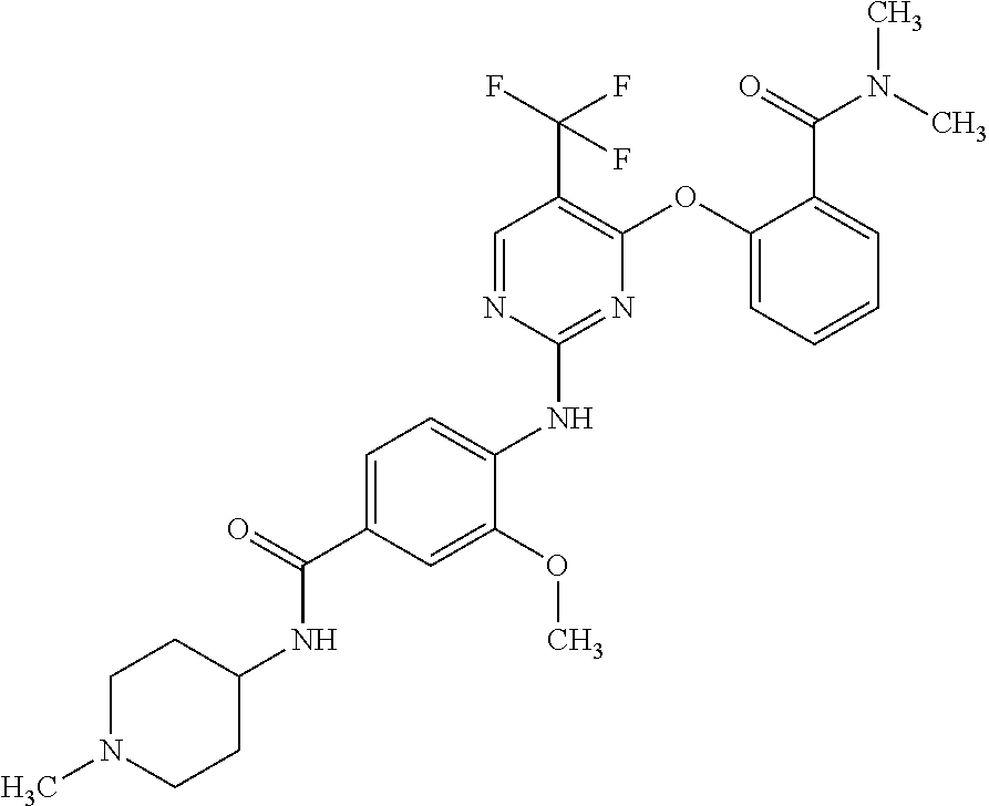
C1=C(C(=O)NC2CCN(C)CC2)C=C(OC)C(NC2=NC(OC3=CC=CC=C3C(N(C)C)=O)=C(C(F)(F)F)C=N2)=C1
